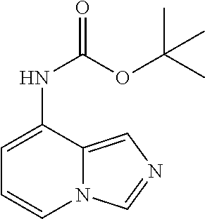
C1=C(NC(OC(C)(C)C)=O)C2=CN=CN2C=C1
